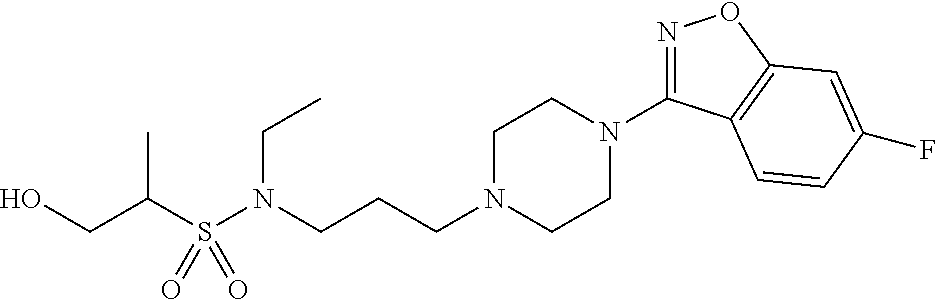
N1=C(N2CCN(CCCN(S(C(CO)C)(=O)=O)CC)CC2)C2=C(O1)C=C(F)C=C2
